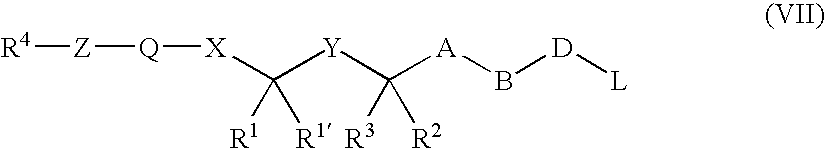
[Z]([Q][X]C([Y]C([A]B[D][L])([R3])[R2])([R1])[R1])[R4]
